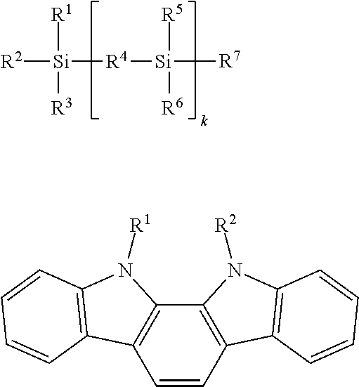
[R2][Si]([R4][Si]([R7])([R5])[R6])([R1])[R3].C12=C(C=CC3=C1N([R2])C1=C3C=CC=C1)C1=C(N2[R1])C=CC=C1
